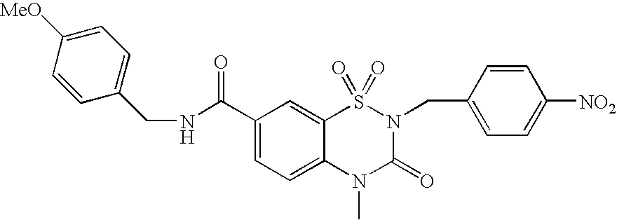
C1(C(NCC2=CC=C([MeO])C=C2)=O)=CC=C2C(=C1)S(=O)(=O)N(CC1=CC=C([NO2])C=C1)C(=O)N2C
